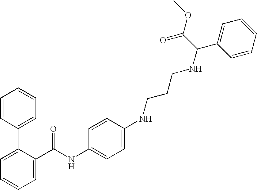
C1=C(C(NC2=CC=C(NCCCNC(C3=CC=CC=C3)C(OC)=O)C=C2)=O)C(C2=CC=CC=C2)=CC=C1
